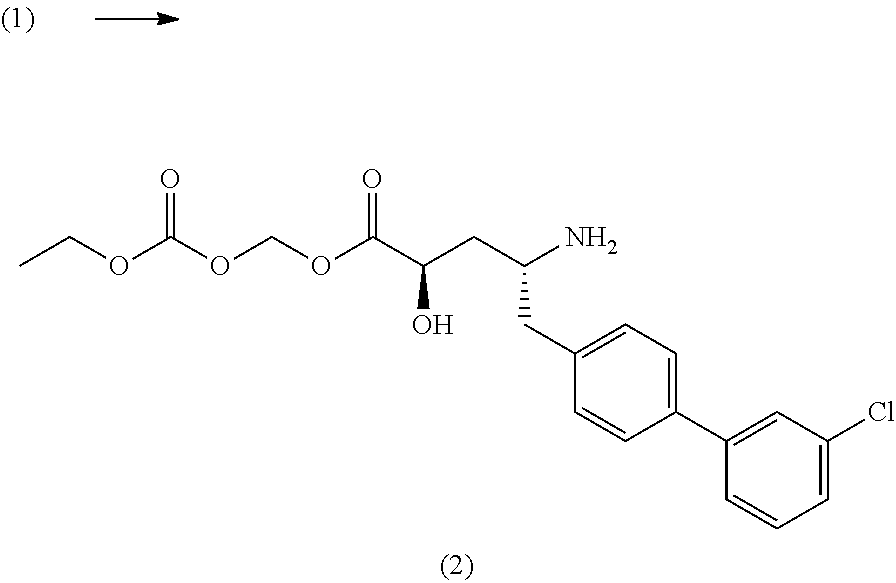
CCOC(OCOC(C(CC(N)CC1=CC=C(C2=CC(Cl)=CC=C2)C=C1)O)=O)=O
